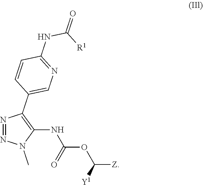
N1=NN(C)C(NC(=O)OC([Z])[Y1])=C1C1=CN=C(NC([R1])=O)C=C1
